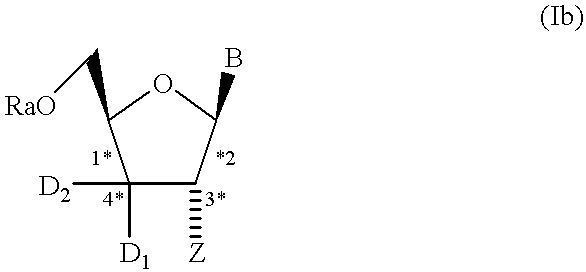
C1(C[RaO])C([D2])([D1])C([Z])C(B)O1
